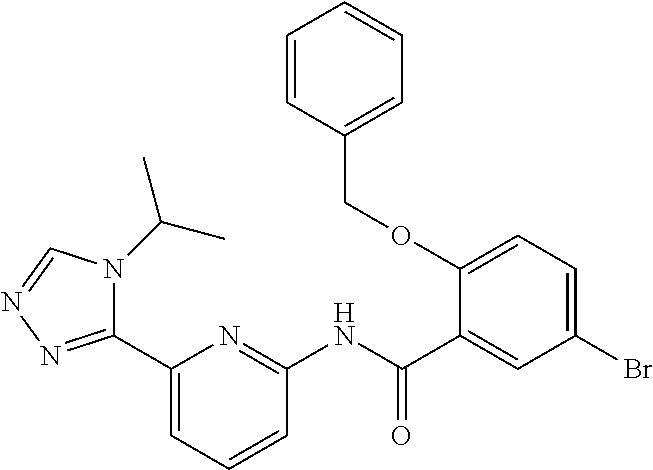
C1(C2=NN=CN2C(C)C)=CC=CC(NC(C2=CC(Br)=CC=C2OCC2=CC=CC=C2)=O)=N1
